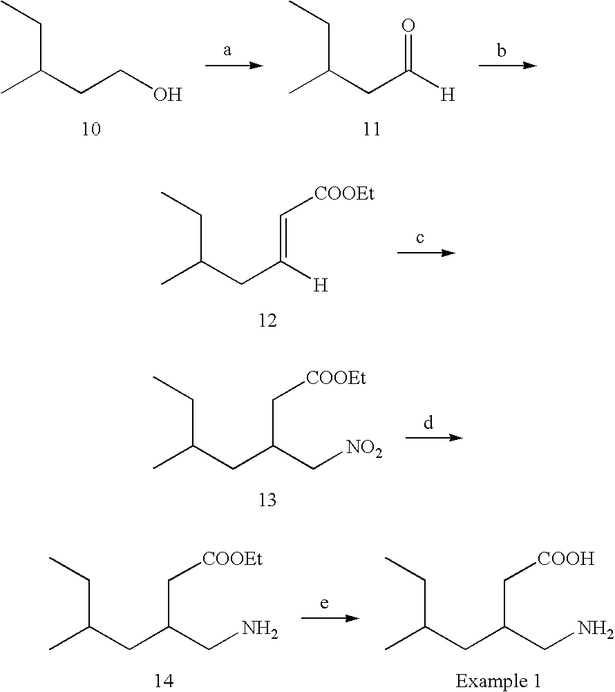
CC(CCO)CC.CC(CC([H])=O)CC.CC(CC([H])=C[COOEt])CC.CC(CC(C[NO2])C[COOEt])CC.CC(CC(CN)C[COOEt])CC.CC(CC(CN)C[COOH])CC
